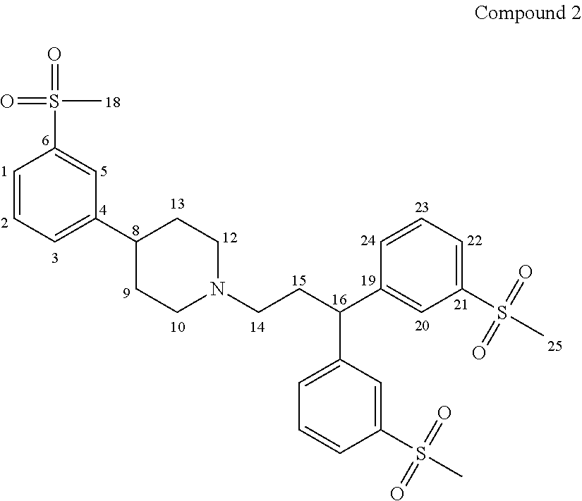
C1=CC=C(C2CCN(CCC(C3=CC(S(C)(=O)=O)=CC=C3)C3=CC=CC(S(C)(=O)=O)=C3)CC2)C=C1S(=O)(C)=O
